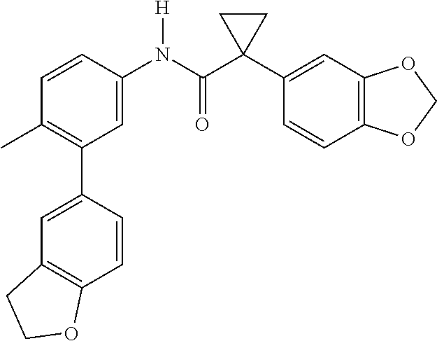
C1=C(N(C(C2(C3=CC4=C(C=C3)OCO4)CC2)=O)[H])C=CC(C)=C1C1=CC2=C(C=C1)OCC2
